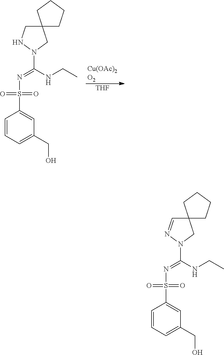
[Cu(OAc)2].[O2].[THF].C12(CNN(C(=NS(=O)(=O)C3=CC(CO)=CC=C3)NCC)C1)CCCC2.C12(C=NN(C(=NS(=O)(=O)C3=CC(CO)=CC=C3)NCC)C1)CCCC2
